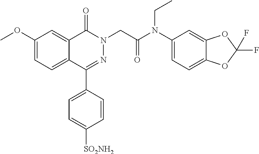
C1(C2=CC=C([SO2NH2])C=C2)=NN(CC(N(C2=CC=C3C(=C2)OC(F)(F)O3)CC)=O)C(=O)C2=CC(OC)=CC=C12
